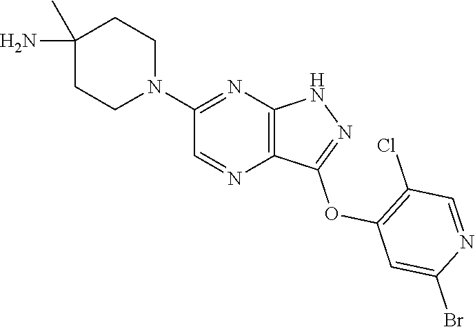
N1(C2=NC3=C(N=C2)C(OC2=C(Cl)C=NC(Br)=C2)=NN3)CCC(C)(N)CC1
